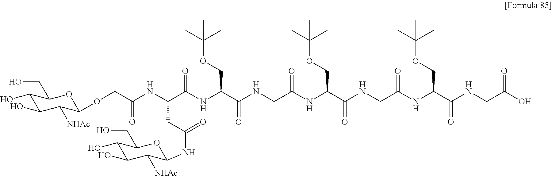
N(C(C(NCC(NC(C(NCC(NC(C(NCC(O)=O)=O)COC(C)(C)C)=O)=O)COC(C)(C)C)=O)=O)COC(C)(C)C)C(C(NC(COC1C([NHAc])C(O)C(O)C(CO)O1)=O)CC(NC1C([NHAc])C(O)C(O)C(CO)O1)=O)=O
